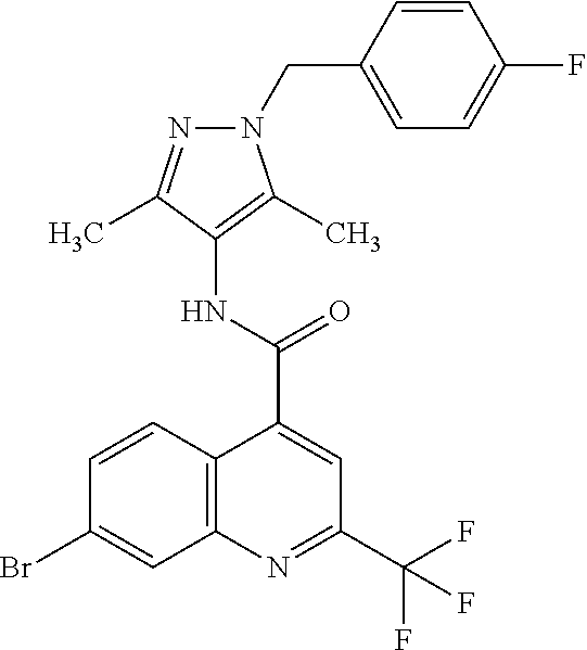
C12=C(N=C(C(F)(F)F)C=C1C(NC1=C(C)N(CC3=CC=C(F)C=C3)N=C1C)=O)C=C(Br)C=C2
